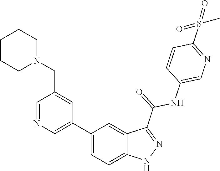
C1(C2=CN=CC(CN3CCCCC3)=C2)=CC=C2C(=C1)C(C(=O)NC1=CN=C(S(=O)(=O)C)C=C1)=NN2
